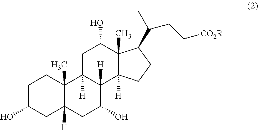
C1C(O)CC2([H])C(C)(C1)C1([H])C([H])(C(O)C2)C2([H])C(C)(C(O)C1)C(C(C)CC[CO2R])CC2
